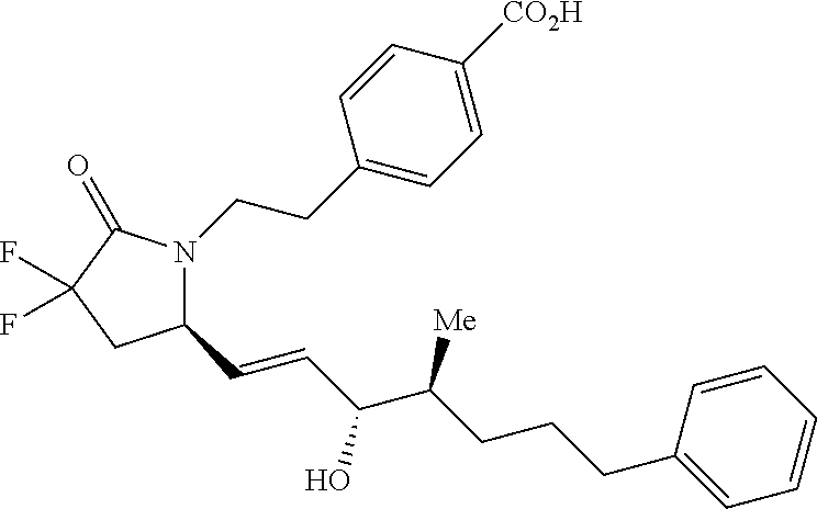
C1(C=CC(C(CCCC2=CC=CC=C2)[Me])O)N(CCC2=CC=C([CO2H])C=C2)C(=O)C(F)(F)C1
